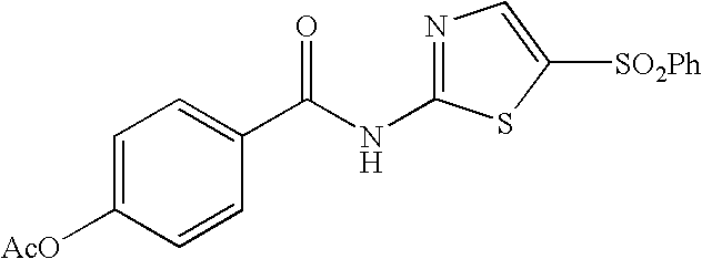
C1=C([AcO])C=CC(C(NC2=NC=C([SO2Ph])S2)=O)=C1
